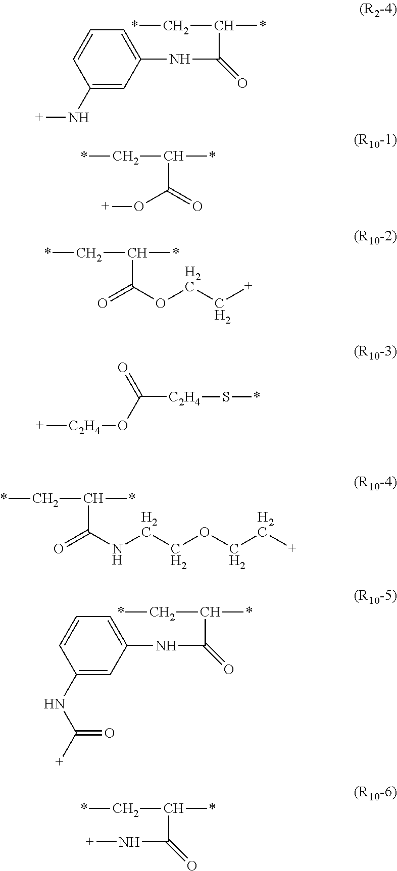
C1=C(NC(=O)C(C*)*)C=C(N[+])C=C1.O=C(C(C*)*)O[+].O(C(C(C*)*)=O)CC[+].[+][C2H4]OC(=O)[C2H4]S*.N(C(C(C*)*)=O)CCOCC[+].C1=C(NC(=O)C(C*)*)C=C(NC(=O)[+])C=C1.[+]NC(=O)C(C*)*
